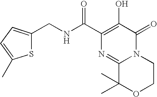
S1C(CNC(C2=C(O)C(=O)N3C(=N2)C(C)(C)OCC3)=O)=CC=C1C
